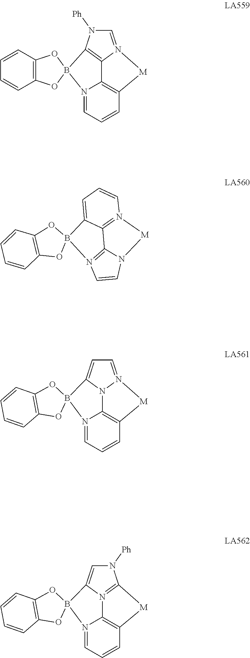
C1=N2N3C(=C1)B1(N4=CC=CC(=C34)[M]2)OC2=C(C=CC=C2)O1.C1=N2C3=C(N1[Ph])B1(N4=CC=CC(=C34)[M]2)OC2=C(C=CC=C2)O1.C1=CN2=C3N1[M]N1=C3C(=CC=C1)B21OC2=C(C=CC=C2)O1.N1([Ph])C=C2N3=C1[M]C1=C3N(=CC=C1)B21OC2=C(C=CC=C2)O1
